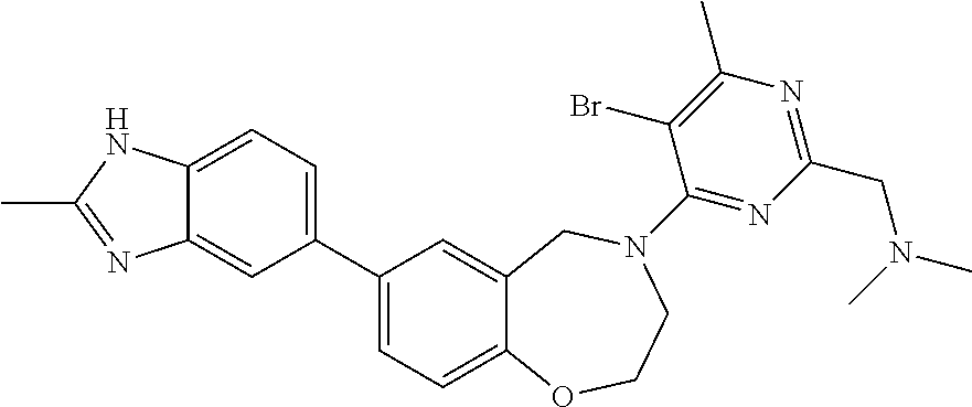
C1(C2=CC=C3C(=C2)N=C(C)N3)=CC=C2C(=C1)CN(C1=NC(CN(C)C)=NC(C)=C1Br)CCO2
